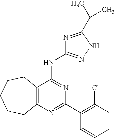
C12=C(N=C(C3=C(Cl)C=CC=C3)N=C1NC1=NNC(C(C)C)=N1)CCCCC2
